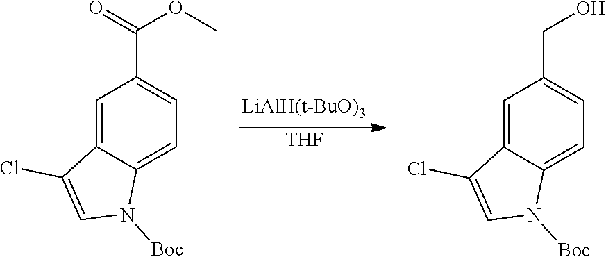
[THF].C1=C2C(=CC=C1C(=O)OC)N([Boc])C=C2Cl.C1=C2C(=CC=C1CO)N([Boc])C=C2Cl
